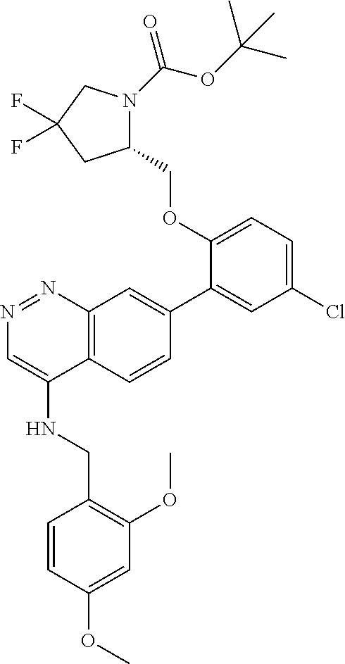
C1(COC2=CC=C(Cl)C=C2C2=CC3=C(C(NCC4=C(OC)C=C(OC)C=C4)=CN=N3)C=C2)N(C(OC(C)(C)C)=O)CC(F)(F)C1
